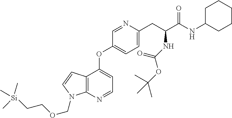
C1=NC(CC(C(NC2CCCCC2)=O)NC(OC(C)(C)C)=O)=CC=C1OC1=CC=NC2=C1C=CN2COCC[Si](C)(C)C
